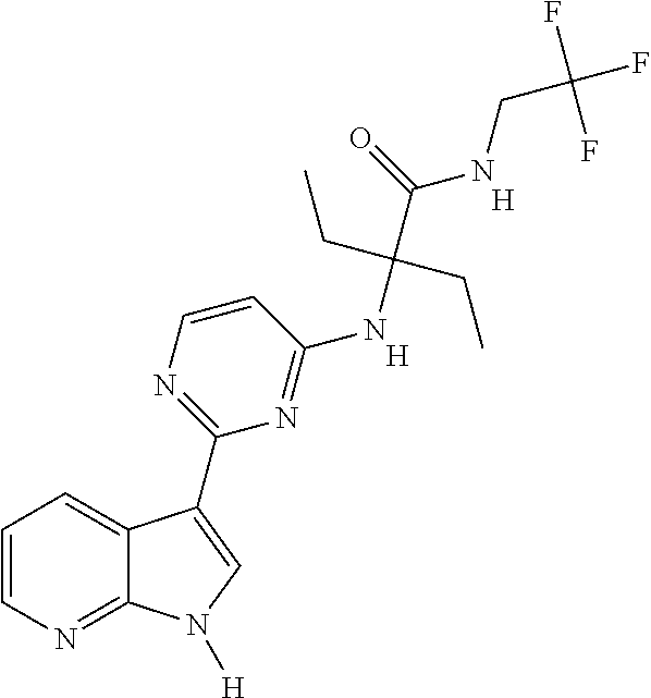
C1=CN=C2C(=C1)C(C1=NC=CC(NC(C(NCC(F)(F)F)=O)(CC)CC)=N1)=CN2[H].[H].[H]
